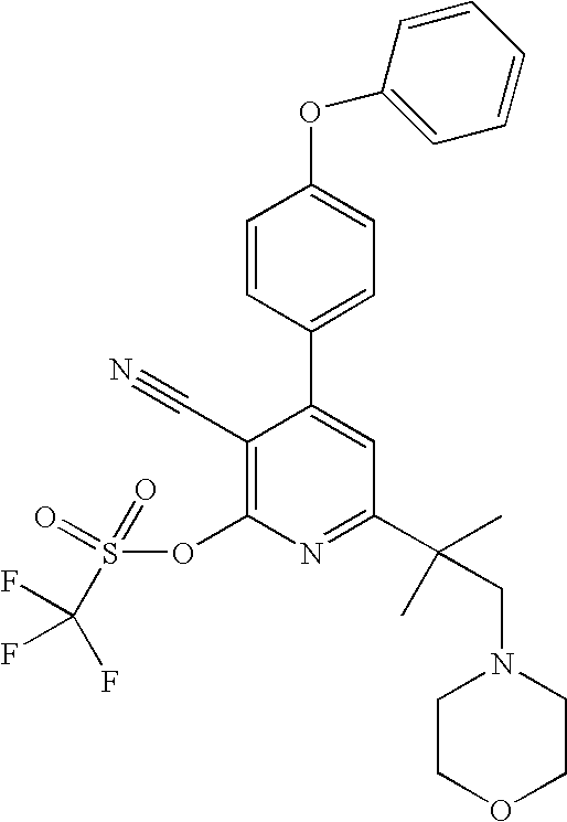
C1=CC(C2=CC(C(CN3CCOCC3)(C)C)=NC(OS(=O)(=O)C(F)(F)F)=C2C#N)=CC=C1OC1=CC=CC=C1
